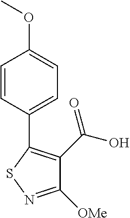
C1=CC(C2=C(C(O)=O)C([OMe])=NS2)=CC=C1OC
